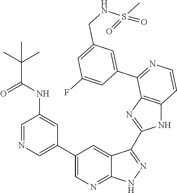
C1=NC=C(C2=CN=C3C(=C2)C(C2=NC4=C(N2)C=CN=C4C2=CC(CNS(C)(=O)=O)=CC(F)=C2)=NN3)C=C1NC(C(C)(C)C)=O
